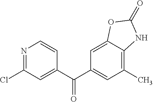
C1=C2C(=C(C)C=C1C(C1=CC(Cl)=NC=C1)=O)NC(=O)O2
